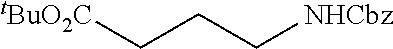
[tBuO2C]CCC[NHCbz]
